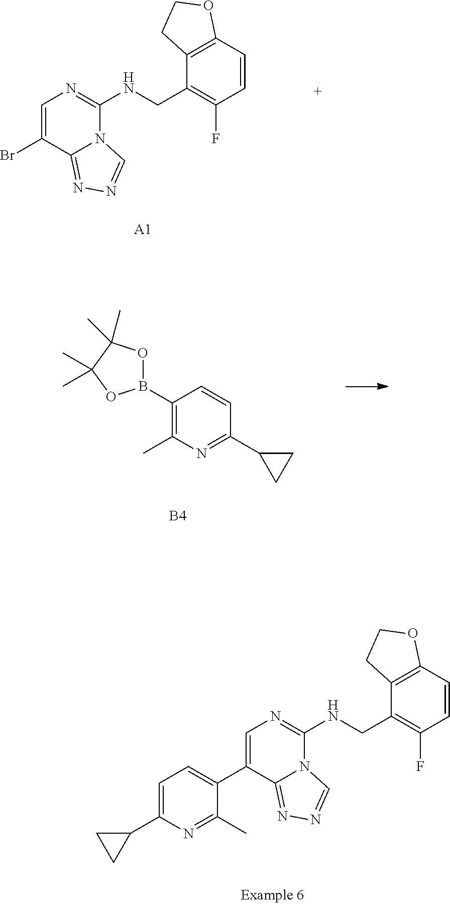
BrC1=CN=C(NCC2=C(F)C=CC3=C2CCO3)N2C1=NN=C2.[A1].C1(B2OC(C)(C)C(C)(C)O2)=C(C)N=C(C2CC2)C=C1.[B4].C1(C2=CC=C(C3CC3)N=C2C)=CN=C(NCC2=C(F)C=CC3=C2CCO3)N2C1=NN=C2
